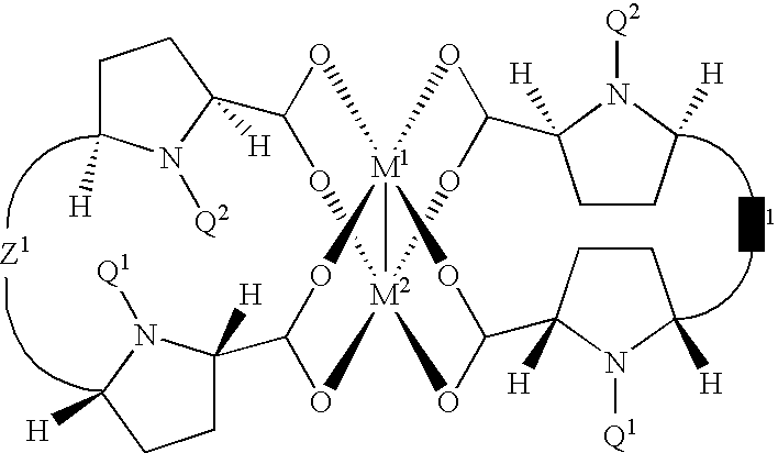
C1CC([H])(C2O[M1]345OC(C6([H])CCC([H])N6[Q1])O[M2]3(O2)(OC(C2([H])CCC([H])N2[Q2])O4)OC(C2([H])CCC([H])N2[Q1])O5)N([Q2])C1[H]
